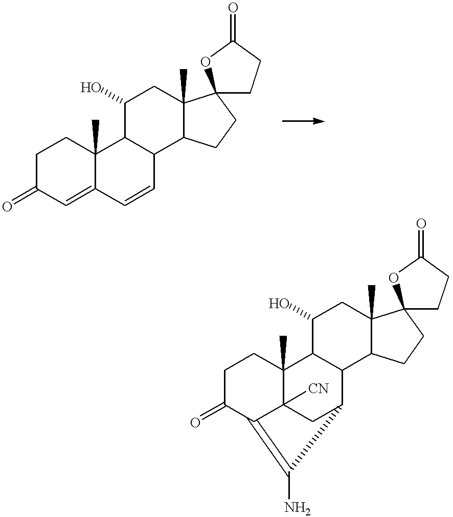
C1C(=O)C=C2C(C)(C1)C1C(C=C2)C2C(C)(CC1O)C1(CC2)CCC(=O)O1.C1C(=O)C2=C(N)C3CC2([CN])C(C)(C1)C1C3C2C(C)(CC1O)C1(CC2)CCC(=O)O1
